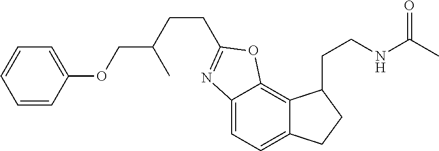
C12=CC=C3C(=C1OC(CCC(COC1=CC=CC=C1)C)=N2)C(CCNC(C)=O)CC3
